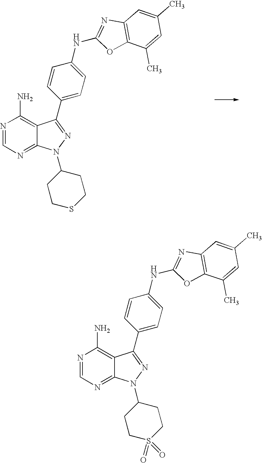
N1=CN=C2C(=C1N)C(C1=CC=C(NC3=NC4=C(O3)C(C)=CC(C)=C4)C=C1)=NN2C1CCSCC1.N1=CN=C2C(=C1N)C(C1=CC=C(NC3=NC4=C(O3)C(C)=CC(C)=C4)C=C1)=NN2C1CCS(=O)(=O)CC1
